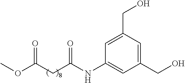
O(C)C(CC(NC1=CC(CO)=CC(CO)=C1)=O)=O
